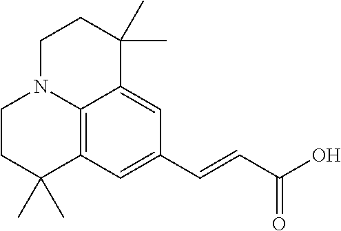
C1CC(C)(C)C2=C3N1CCC(C)(C)C3=CC(C=CC(=O)O)=C2
